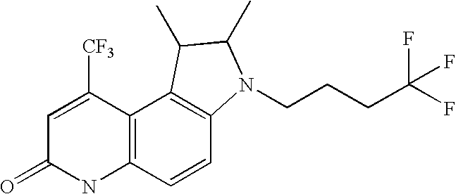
C1=C([CF3])C2=C(NC1=O)C=CC1=C2C(C)C(C)N1CCCC(F)(F)F
